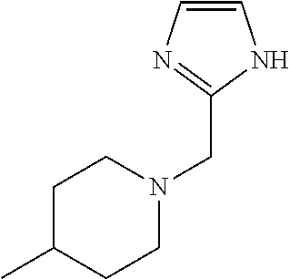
C1C(C)CCN(CC2=NC=CN2)C1
